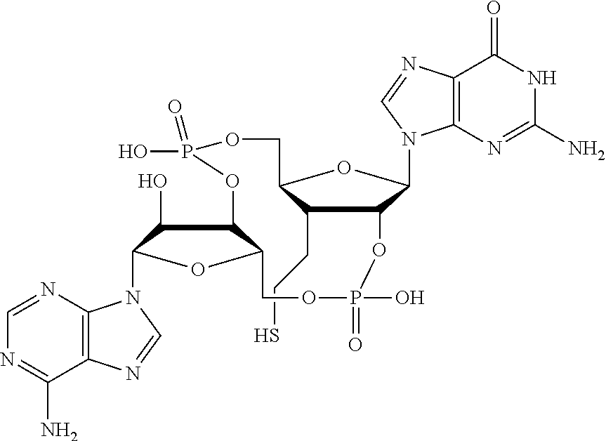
C(C1C2OC(N3C4=C(C(=O)NC(N)=N4)N=C3)C1OP(O)(=O)OCC1C(C(O)C(N3C4=C(C(N)=NC=N4)N=C3)O1)OP(O)(=O)OC2)CS
